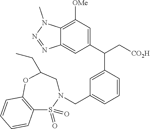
C12=CC(C(C[CO2H])C3=CC(CN4CC(CC)OC5=C(S4(=O)=O)C=CC=C5)=CC=C3)=CC([OMe])=C1N(C)N=N2
